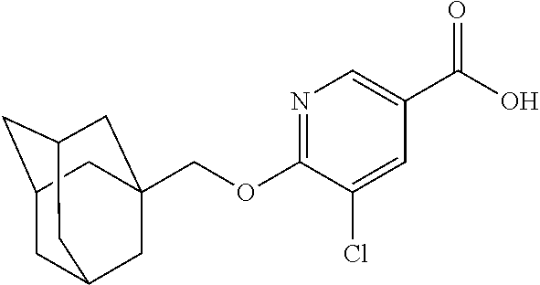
C1=C(C(O)=O)C=C(Cl)C(OCC23CC4CC(CC(C2)C4)C3)=N1
